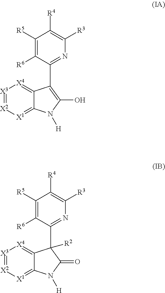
C1([R5])=C([R6])C(C2=C(O)N([H])C3=[X1][X2]=[X3][X4]=C32)=NC([R3])=C1[R4].C1([R5])=C([R6])C(C2([R2])C3=[X4][X3]=[X2][X1]=C3N([H])C2=O)=NC([R3])=C1[R4]
